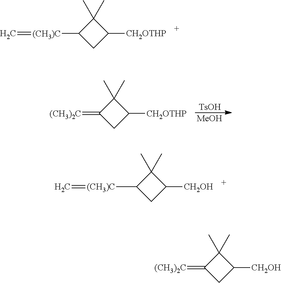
C1(C)(C)C([CH2OTHP])CC1[(CH3)C]=C.C1(C)(C)C([CH2OTHP])CC1=[(CH3)2C].[TsOH].[MeOH].C1(C)(C)C([CH2OH])CC1[(CH3)C]=C.C1(C)(C)C([CH2OH])CC1=[(CH3)2C]
